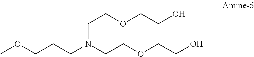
COCCCN(CCOCCO)CCOCCO
